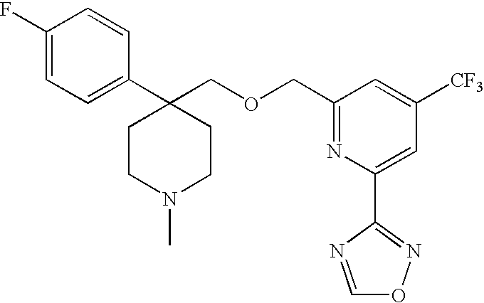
C1=C(F)C=CC(C2(COCC3=NC(C4=NOC=N4)=CC([CF3])=C3)CCN(C)CC2)=C1
